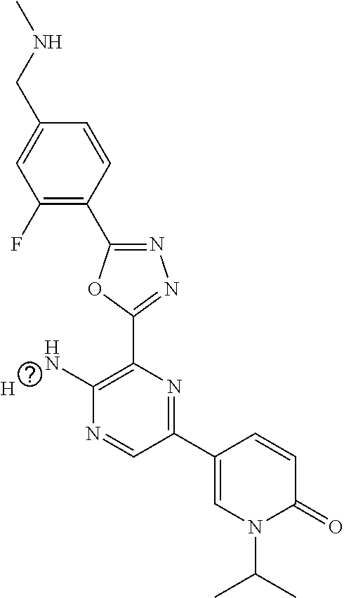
C1(F)=C(C2=NN=C(C3=C(N)N=CC(C4=CN(C(C)C)C(=O)C=C4)=N3)O2)C=CC(CNC)=C1.[H]
